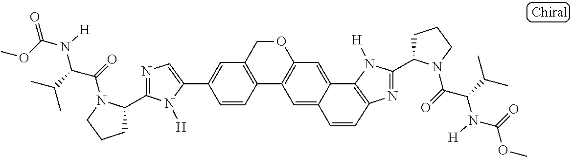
C1(C2=CC3=C(C=C2)C2=C(C=C4C5=C(N=C(C6CCCN6C(=O)C(C(C)C)N([H])C(=O)OC)N5[H])C=CC4=C2)OC3)=CN=C(C2CCCN2C(=O)C(C(C)C)N(C(OC)=O)[H])N1[H]
